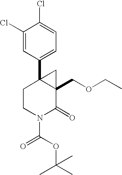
C1CN(C(=O)OC(C)(C)C)C(=O)C2(COCC)C1(C1=CC=C(Cl)C(Cl)=C1)C2
